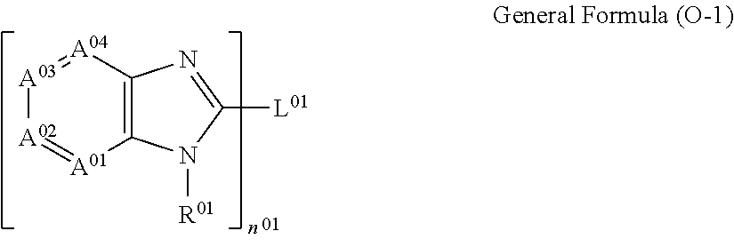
C12=C([A04]=[A03][A02]=[A01]1)N=C([L01])N2[R01]
